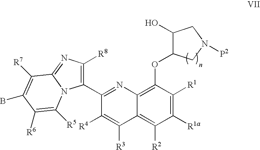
C1(C2=NC3=C(OC4C(O)CN([P2])C4)C([R1])=C([R1a])C([R2])=C3C([R3])=C2[R4])=C([R8])N=C2N1C([R5])=C([R6])C(B)=C2[R7]
